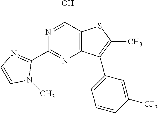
N1=C(O)C2=C(N=C1C1=NC=CN1C)C(C1=CC=CC([CF3])=C1)=C(C)S2
